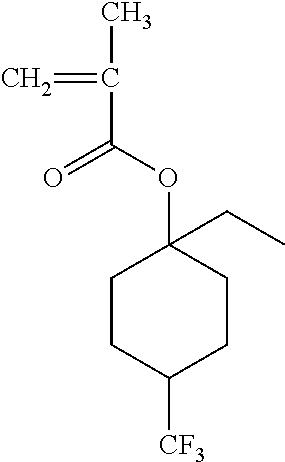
CC(=C)C(OC1(CC)CCC([CF3])CC1)=O
